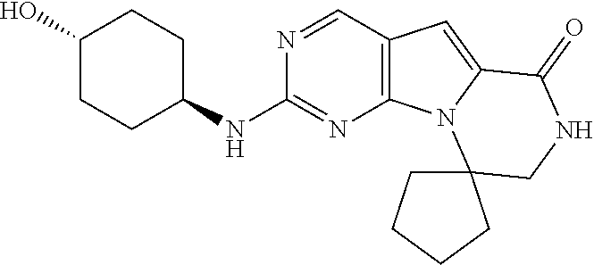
OC1CCC(NC2=NC3=C(C=N2)C=C2N3C3(CNC2=O)CCCC3)CC1
